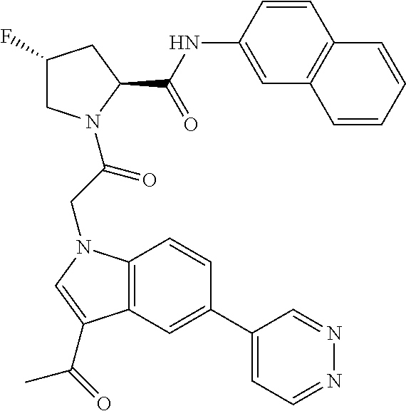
C12=C(C=C(C3=CC=NN=C3)C=C1)C(C(=O)C)=CN2CC(=O)N1CC(F)CC1C(=O)NC1=CC2=C(C=C1)C=CC=C2
